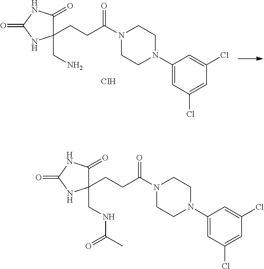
C1(CCC(=O)N2CCN(C3=CC(Cl)=CC(Cl)=C3)CC2)(CN)C(=O)NC(=O)N1.[CIH].C1(CCC(=O)N2CCN(C3=CC(Cl)=CC(Cl)=C3)CC2)(CNC(=O)C)C(=O)NC(=O)N1
